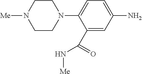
C1(C(=O)N[Me])=CC(N)=CC=C1N1CCN([Me])CC1
